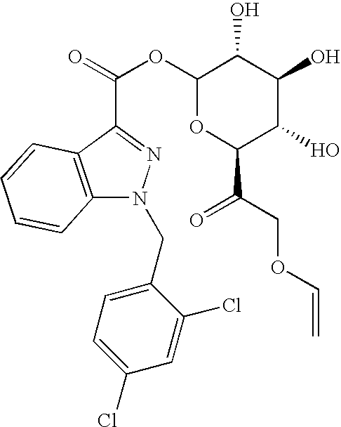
C1(OC(=O)C2=NN(CC3=CC=C(Cl)C=C3Cl)C3=C2C=CC=C3)OC(C(COC=C)=O)C(O)C(O)C1O
